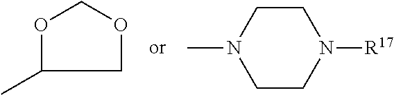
C1OCOC1C.C1CN([R17])CCN1C
